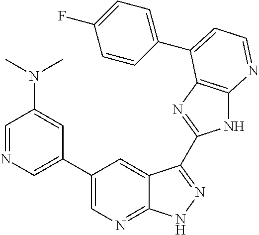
C1=NC=C(C2=CN=C3C(=C2)C(C2=NC4=C(N2)N=CC=C4C2=CC=C(F)C=C2)=NN3)C=C1N(C)C
